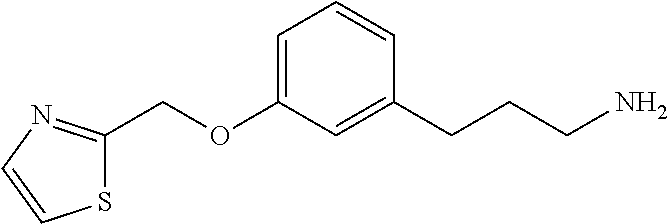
C1(COC2=CC=CC(CCCN)=C2)=NC=CS1
